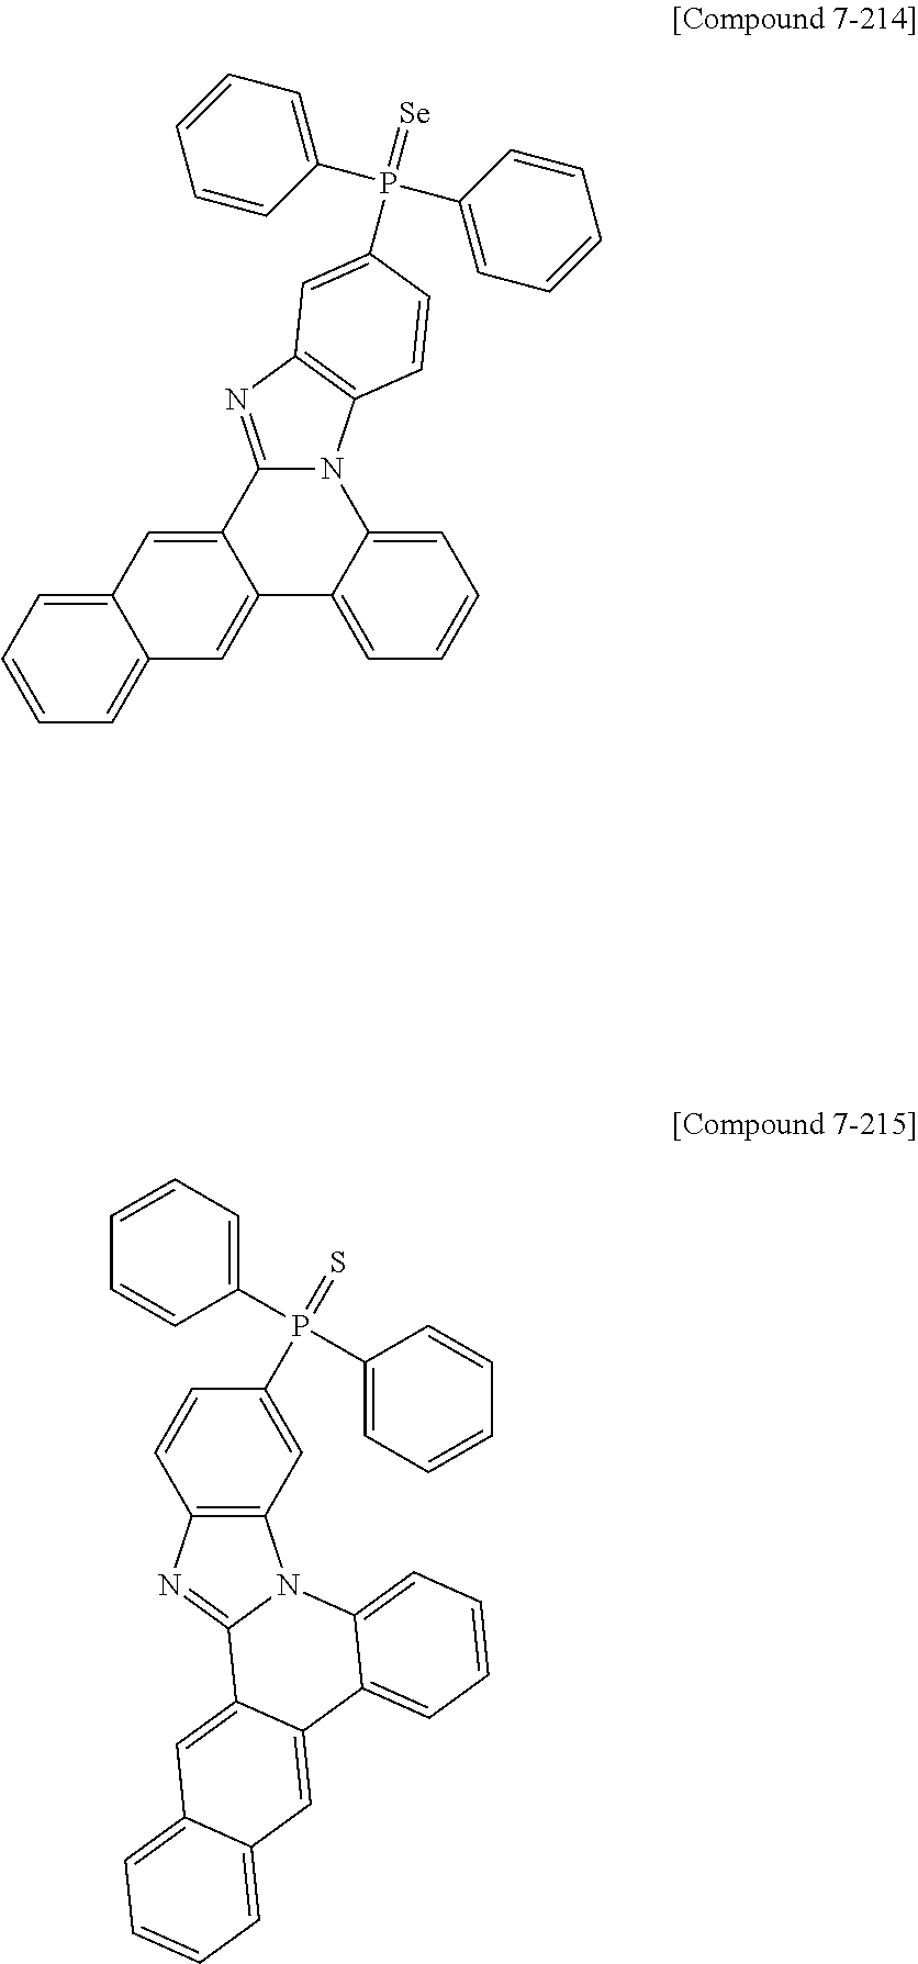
C12=NC3=C(N1C1=CC=CC=C1C1=CC4=CC=CC=C4C=C21)C=CC(P(=[Se])(C1=CC=CC=C1)C1=CC=CC=C1)=C3.C12=C(C=C(P(=S)(C3=CC=CC=C3)C3=CC=CC=C3)C=C1)N1C(=N2)C2=CC3=CC=CC=C3C=C2C2=CC=CC=C12
